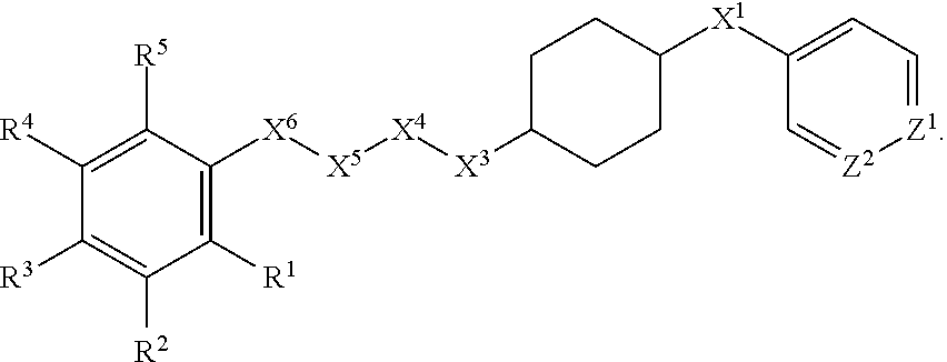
C1([X6][X5][X4][X3]C2CCC([X1]C3=CC=[Z1][Z2]=C3)CC2)=C([R1])C([R2])=C([R3])C([R4])=C1[R5]
